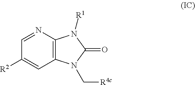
C1([R2])=CC2=C(N=C1)N([R1])C(=O)N2C[R4c]
